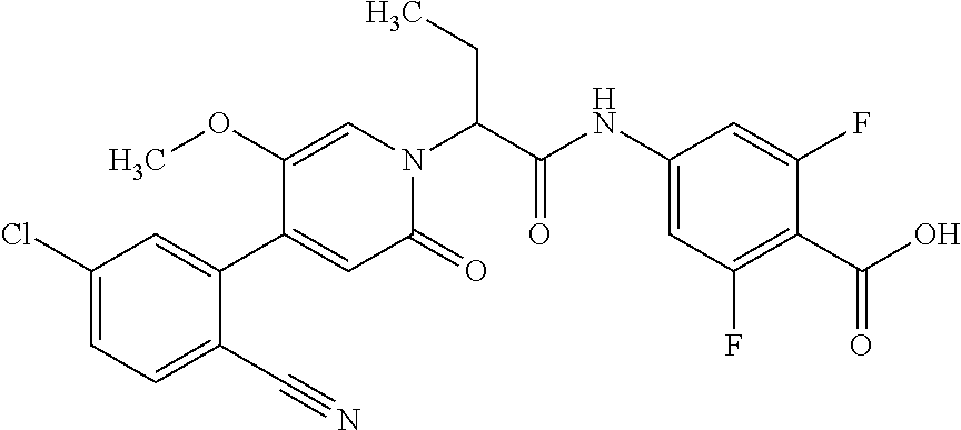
C1(Cl)=CC=C(C#N)C(C2=CC(=O)N(C(CC)C(=O)NC3=CC(F)=C(C(=O)O)C(F)=C3)C=C2OC)=C1
